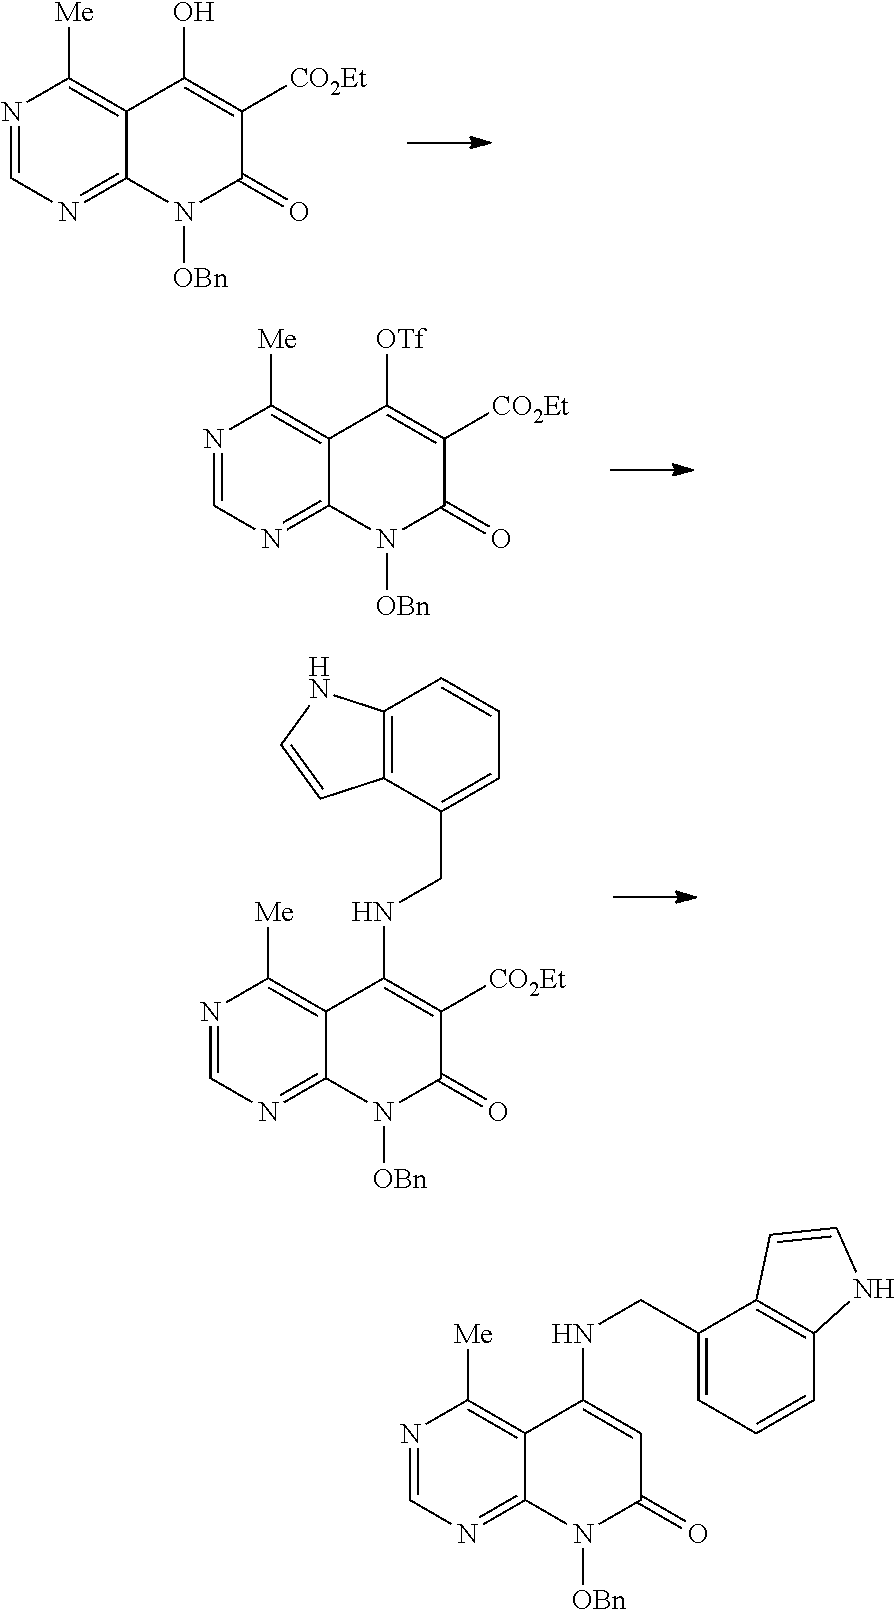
N1=CN=C2C(=C1[Me])C(O)=C([CO2Et])C(=O)N2[OBn].N1=CN=C2C(=C1[Me])C([OTf])=C([CO2Et])C(=O)N2[OBn].N1=CN=C2C(=C1[Me])C(NCC1=CC=CC3=C1C=CN3)=C([CO2Et])C(=O)N2[OBn].N1=CN=C2C(=C1[Me])C(NCC1=CC=CC3=C1C=CN3)=CC(=O)N2[OBn]
